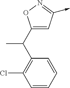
C1(C(C2=C(Cl)C=CC=C2)C)=CC(->C)=NO1
